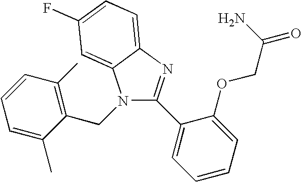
N1(CC2=C(C)C=CC=C2C)C(C2=CC=CC=C2OCC(=O)N)=NC2=CC=C(F)C=C12
